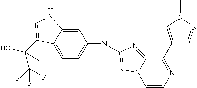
C1=C2C(=CC=C1NC1=NN3C(=N1)C(C1=CN(C)N=C1)=NC=C3)C(C(O)(C(F)(F)F)C)=CN2
